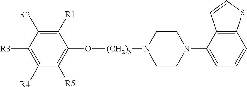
O([(CH2)3]N1CCN(C2=CC=CC3=C2C=CS3)CC1)C1=C([R5])C([R4])=C([R3])C([R2])=C1[R1]
